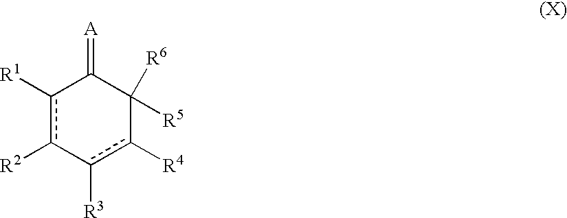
c1([R1])c([R2])-c([R3])c([R4])C([R5])([R6])C1=[A]
